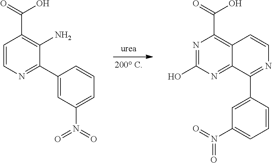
C1=CN=C(C2=CC(N(=O)=O)=CC=C2)C(N)=C1C(=O)O.N1=C(O)N=C2C(=C1C(=O)O)C=CN=C2C1=CC(N(=O)=O)=CC=C1
